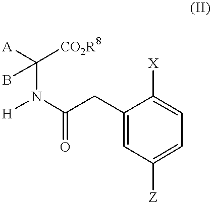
C1(CC(N([H])C([CO2R8])([A])B)=O)=CC([Z])=CC=C1[X]
